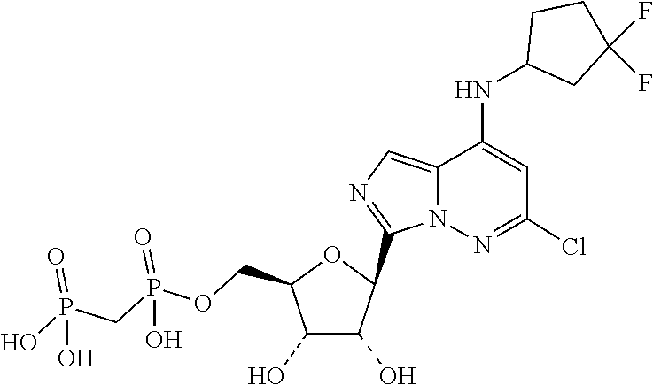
C1(C2C(O)C(O)C(COP(=O)(O)CP(=O)(O)O)O2)=NC=C2C(NC3CCC(F)(F)C3)=CC(Cl)=NN12
